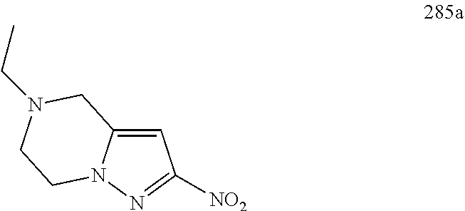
C1=C2N(N=C1[NO2])CCN(CC)C2
